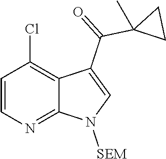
C1=CN=C2C(=C1Cl)C(C(=O)C1(C)CC1)=CN2[SEM]
